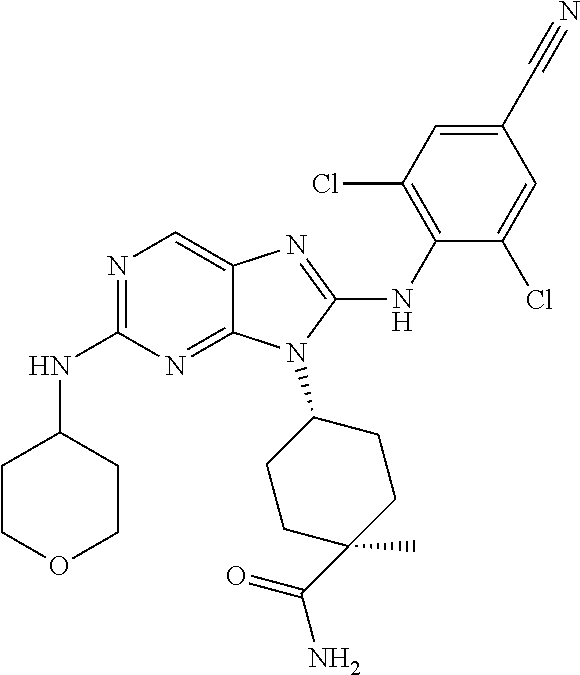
N1=C(NC2CCOCC2)N=C2C(=C1)N=C(NC1=C(Cl)C=C(C#N)C=C1Cl)N2C1CCC(C)(C(=O)N)CC1
